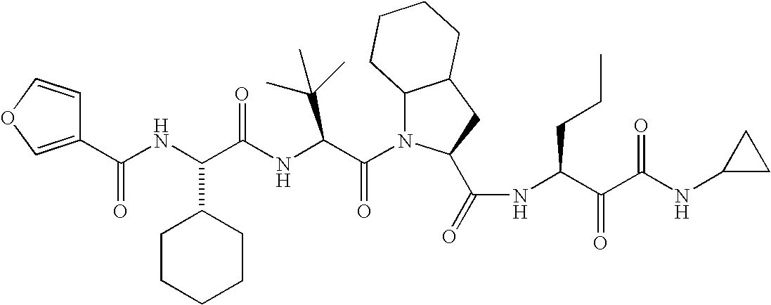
C1(C(NC(C(NC(C(N2C3C(CC2C(=O)NC(C(C(NC2CC2)=O)=O)CCC)CCCC3)=O)C(C)(C)C)=O)C2CCCCC2)=O)=COC=C1
